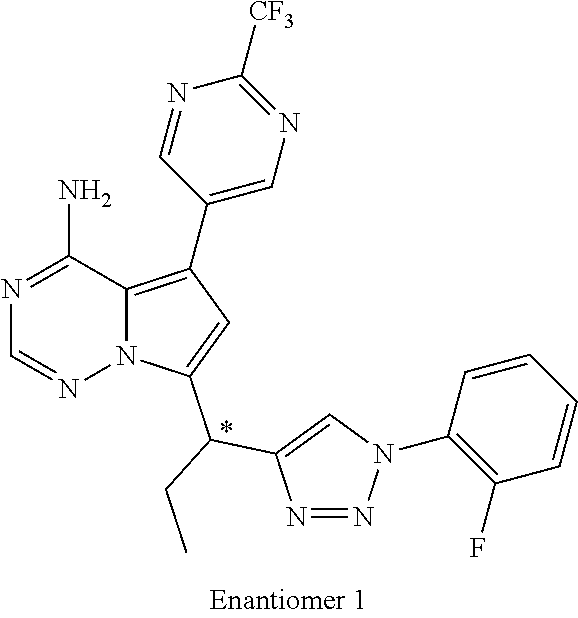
N1=C(N)C2=C(C3=CN=C([CF3])N=C3)C=C(C(C3=CN(C4=C(F)C=CC=C4)N=N3)CC)N2N=C1
